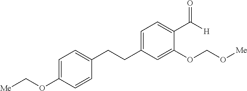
C1=C(CCC2=CC=C(OC[Me])C=C2)C=C(OCO[Me])C(C(=O)[H])=C1
